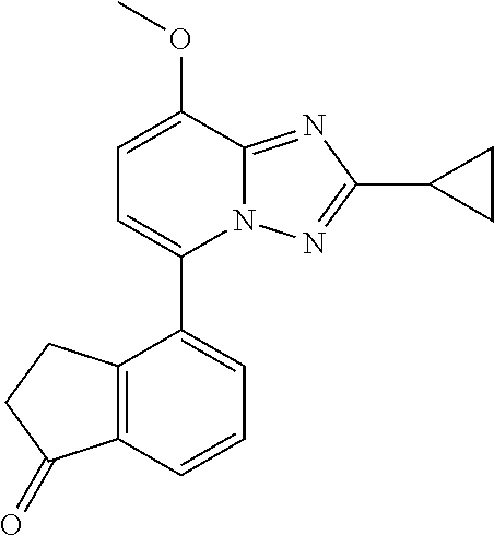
C12=C(C=CC=C1C1=CC=C(OC)C3=NC(C4CC4)=NN13)C(=O)CC2
